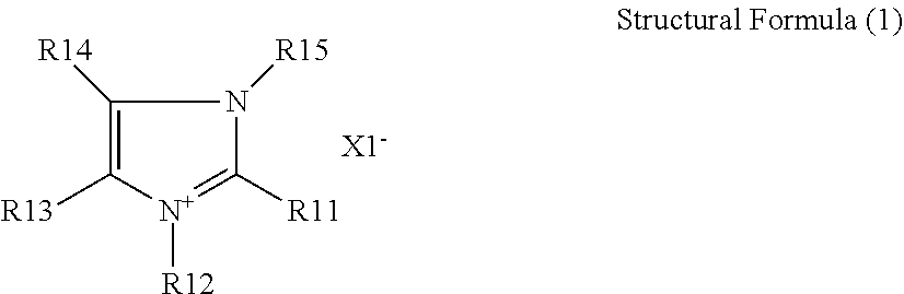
[N+]1([R12])=C([R11])N([R15])C([R14])=C1[R13]
